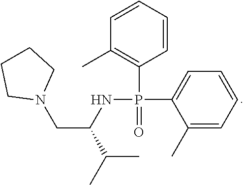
C(CN1CCCC1)(C(C)C)NP(C1=CC=CC=C1C)(=O)C1=C(C)C=CC=C1
